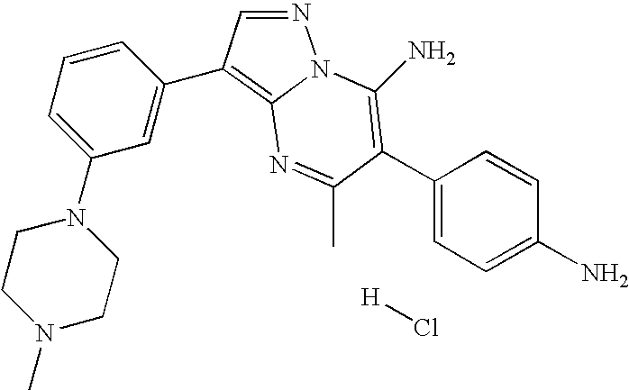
N12C(=C(C3=CC(N4CCN(C)CC4)=CC=C3)C=N1)N=C(C)C(C1=CC=C(N)C=C1)=C2N.[H]Cl
